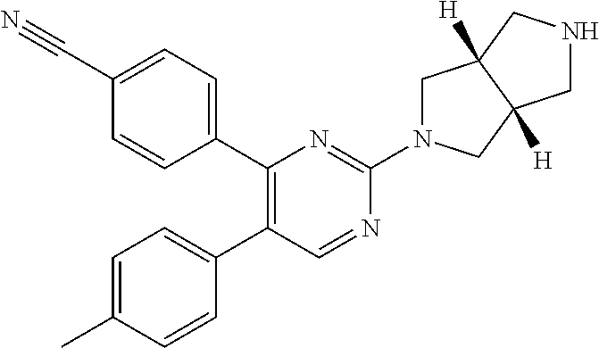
C1(C2=CC=C(C#N)C=C2)=C(C2=CC=C(C)C=C2)C=NC(N2CC3([H])C([H])(C2)CNC3)=N1
